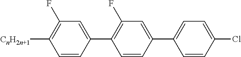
C1=CC(Cl)=CC=C1C1=CC(F)=C(C2=CC(F)=C([CnH2n+1])C=C2)C=C1
